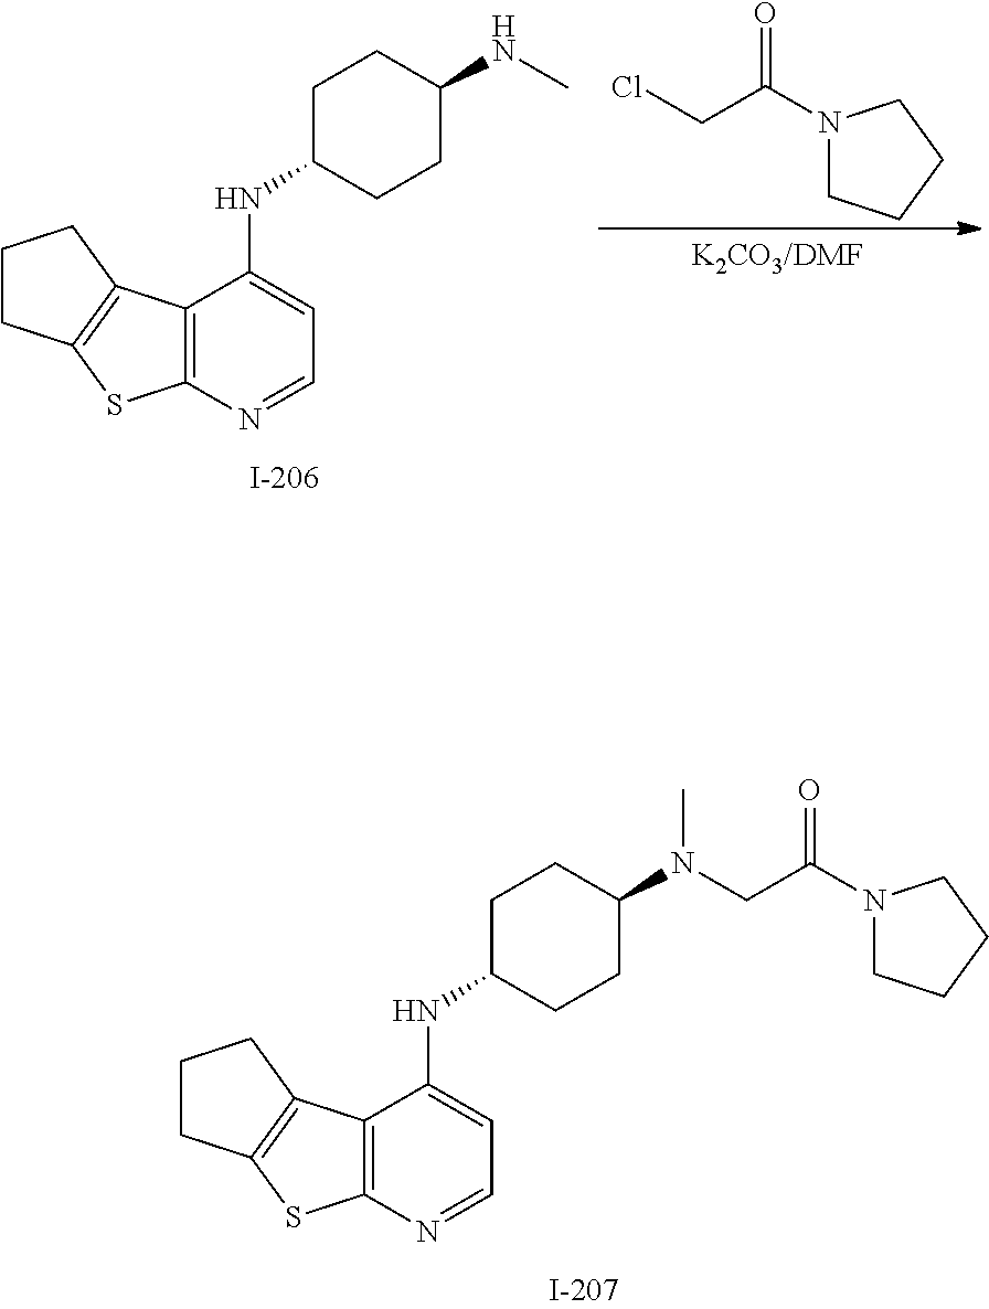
C12=C(N=CC=C1NC1CCC(N(CC(N3CCCC3)=O)C)CC1)SC1=C2CCC1.C12=C(N=CC=C1NC1CCC(NC)CC1)SC1=C2CCC1.N1(C(CCl)=O)CCCC1
